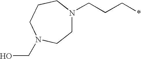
C1N(CCC*)CCCN(CO)C1
